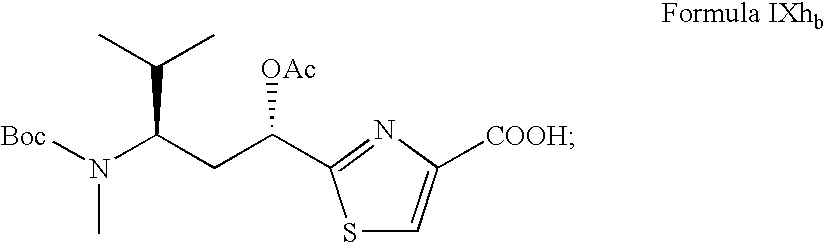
S1C=C([COOH])N=C1C(CC(N([Boc])C)C(C)C)[OAc]
